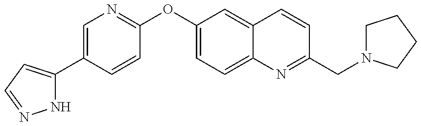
N1C(C2=CN=C(OC3=CC=C4C(=C3)C=CC(CN3CCCC3)=N4)C=C2)=CC=N1
